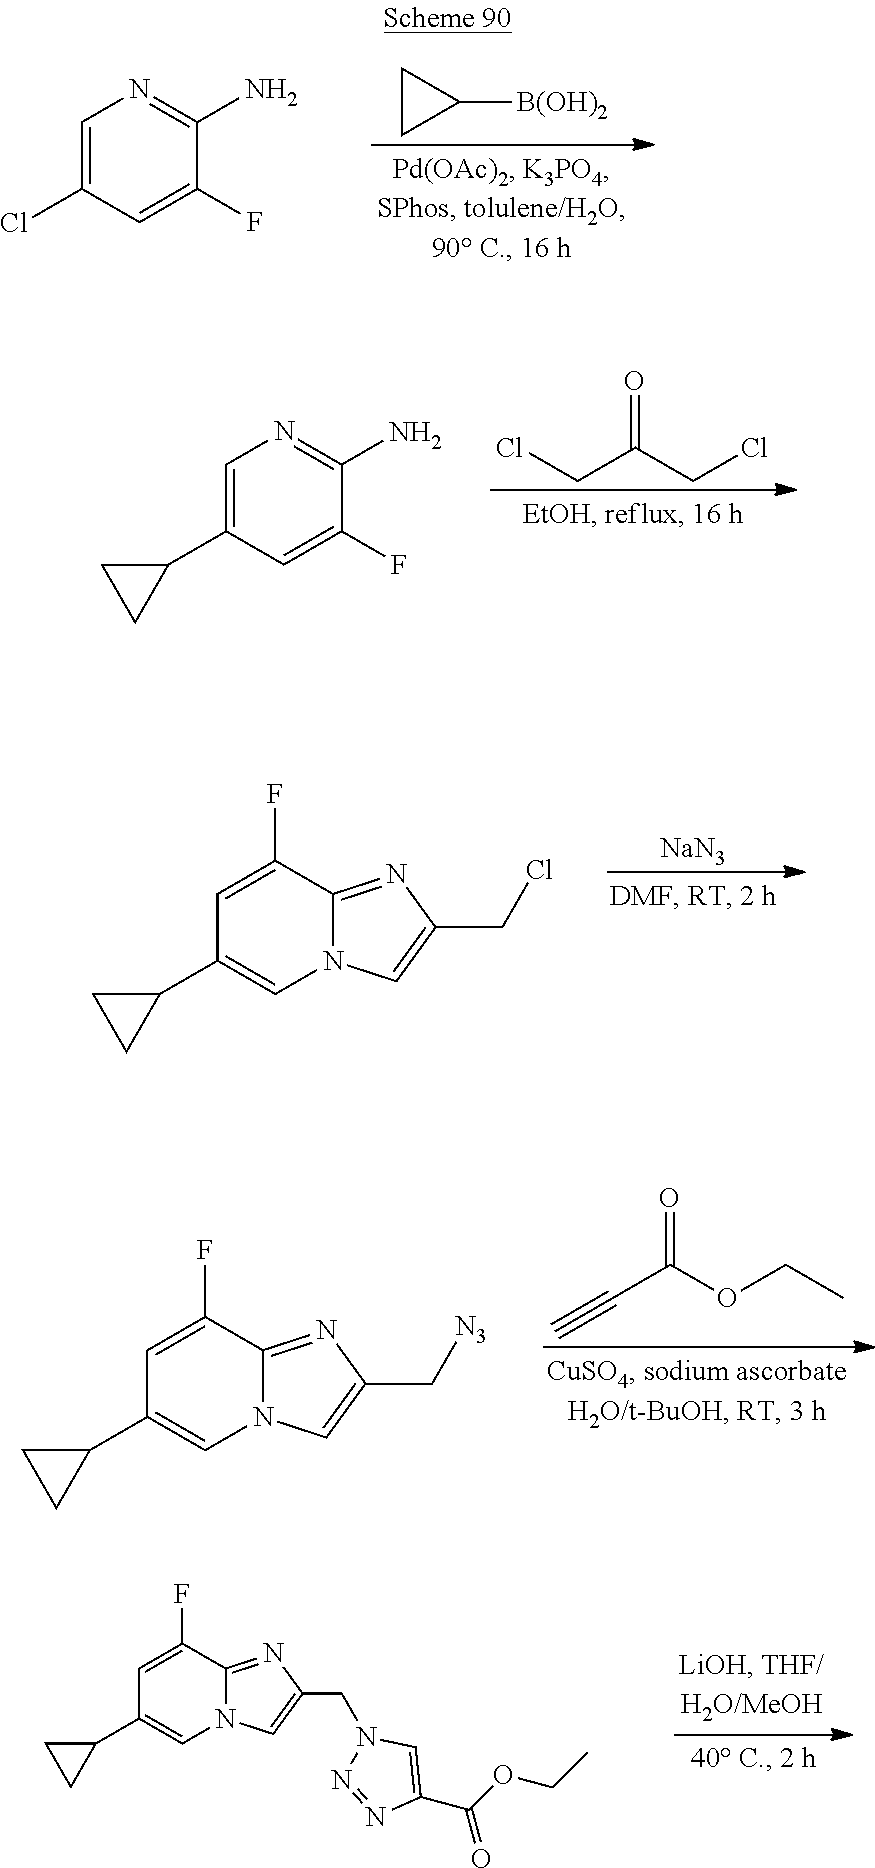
ClCC(CCl)=O.C1(F)=CC(C2CC2)=CN=C1N.O=C(OCC)C#C.C1=C(F)C2=NC(C[N3])=CN2C=C1C1CC1.C1([B(OH)2])CC1.C1=C(Cl)C=C(F)C(N)=N1.C1=C(F)C2=NC(CCl)=CN2C=C1C1CC1.[NaN3].C1=C(F)C2=NC(CN3N=NC(C(=O)OCC)=C3)=CN2C=C1C1CC1
